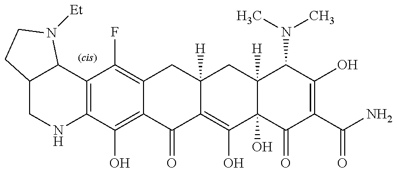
C12=C(C(O)=C3C(=C1F)CC1([H])C(=C(O)C4(O)C([H])(C1)C(N(C)C)C(O)=C(C(N)=O)C4=O)C3=O)NCC1C2N([Et])CC1
